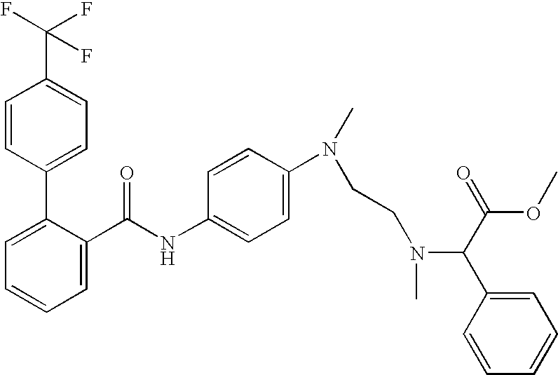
C1=C(C(NC2=CC=C(N(C)CCN(C(C(=O)OC)C3=CC=CC=C3)C)C=C2)=O)C(C2=CC=C(C(F)(F)F)C=C2)=CC=C1
